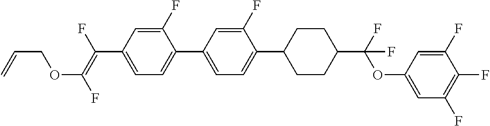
C1=C(F)C(C2=CC=C(C3CCC(C(OC4=CC(F)=C(F)C(F)=C4)(F)F)CC3)C(F)=C2)=CC=C1C(=C(F)OCC=C)F
